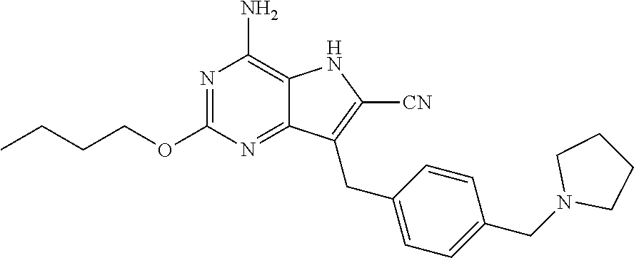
N1=C(OCCCC)N=C2C(=C1N)NC([CN])=C2CC1=CC=C(CN2CCCC2)C=C1
